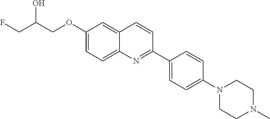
C1(OCC(CF)O)=CC=C2C(=C1)C=CC(C1=CC=C(N3CCN(C)CC3)C=C1)=N2
